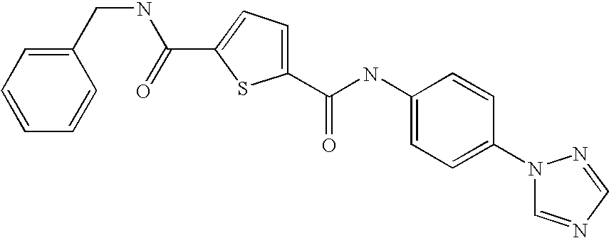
C1(C(NC2=CC=C(N3C=NC=N3)C=C2)=O)=CC=C(C(=O)NCC2=CC=CC=C2)S1
